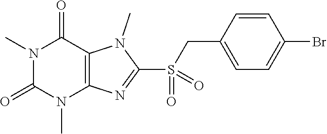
N1(C)C(=O)N(C)C2=C(C1=O)N(C)C(S(=O)(CC1=CC=C(Br)C=C1)=O)=N2
